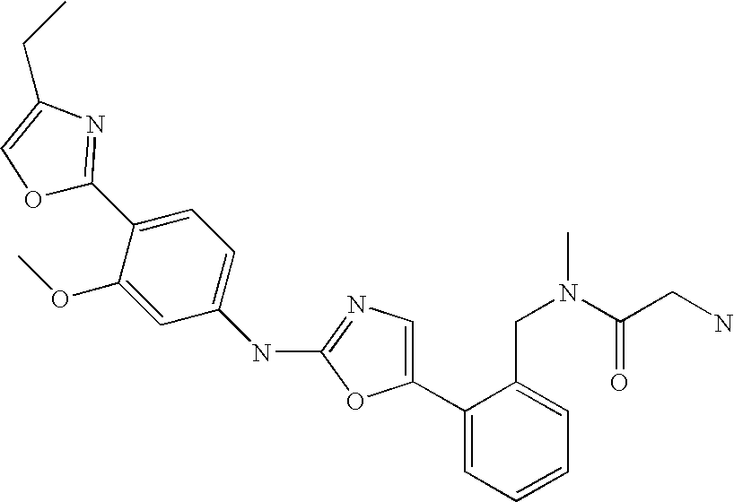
C1(C2=CN=C(NC3=CC=C(C4=NC(CC)=CO4)C(OC)=C3)O2)=CC=CC=C1CN(C(CN)=O)C
